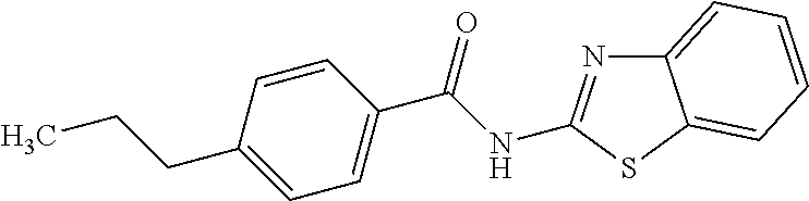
C1=CC(C(NC2=NC3=CC=CC=C3S2)=O)=CC=C1CCC
